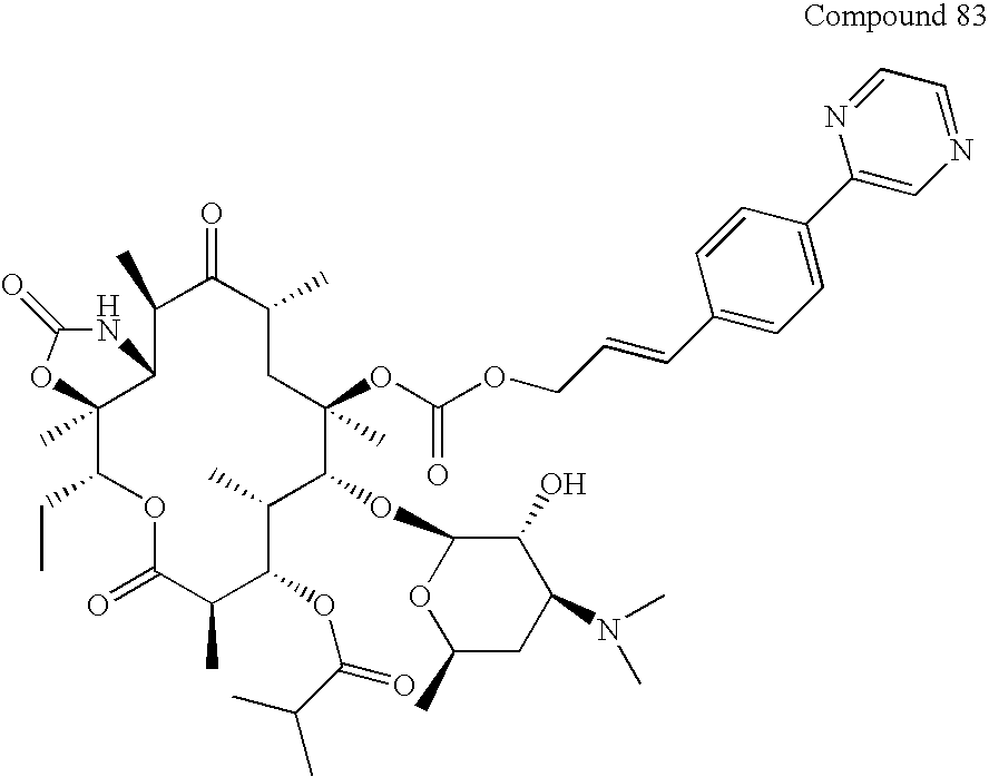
C12(C)C(CC)OC(=O)C(C)C(OC(=O)C(C)C)C(C)C(OC3OC(C)CC(N(C)C)C3O)C(C)(OC(OCC=CC3=CC=C(C4=CN=CC=N4)C=C3)=O)CC(C)C(=O)C(C)C1NC(=O)O2
